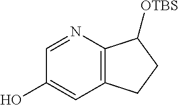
C12=C(N=CC(O)=C1)C([OTBS])CC2
